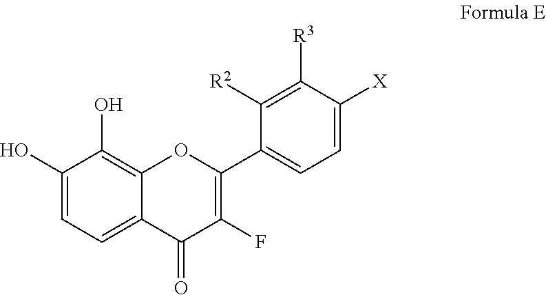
C1(O)=CC=C2C(=C1O)OC(C1=CC=C([X])C([R3])=C1[R2])=C(F)C2=O
